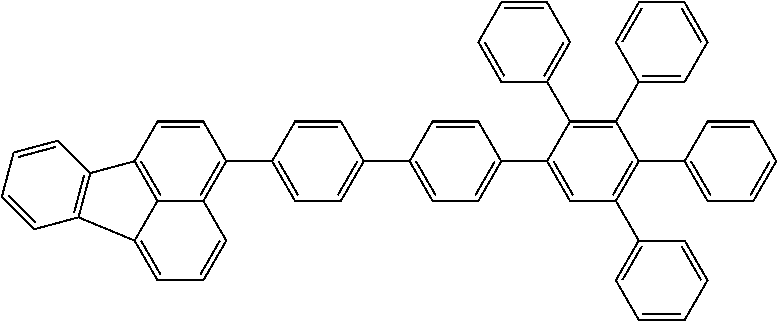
C1=CC2=C3C(=C1C1=CC=C(C4=CC=C(C5=CC(C6=CC=CC=C6)=C(C6=CC=CC=C6)C(C6=CC=CC=C6)=C5C5=CC=CC=C5)C=C4)C=C1)C=CC=C3C1=C2C=CC=C1
